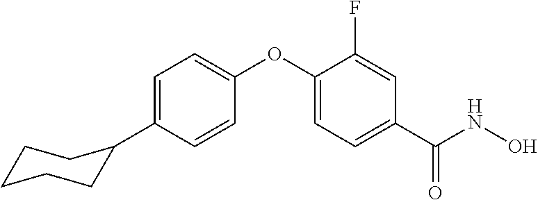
C1=C(C2CCCCC2)C=CC(OC2=CC=C(C(NO)=O)C=C2F)=C1
